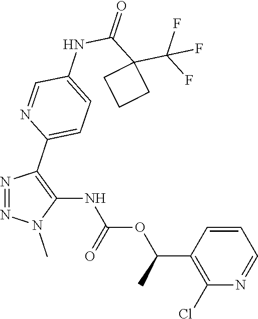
N1=NC(C2=CC=C(NC(C3(C(F)(F)F)CCC3)=O)C=N2)=C(NC(OC(C2=C(Cl)N=CC=C2)C)=O)N1C
